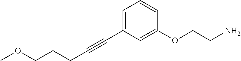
COCCCC#CC1=CC=CC(OCCN)=C1
